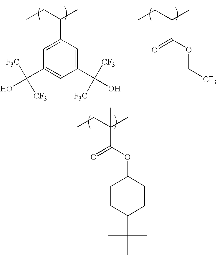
CCC(C)C1=CC(C(O)([F3C])[CF3])=CC(C(O)([CF3])[F3C])=C1.CCC(C)(C(OC[CF3])=O)C.CCC(C)(C(OC1CCC(C(C)(C)C)CC1)=O)C
